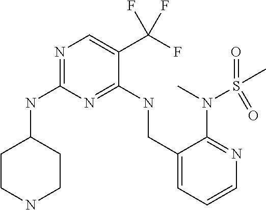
C1CC(NC2=NC=C(C(F)(F)F)C(NCC3=CC=CN=C3N(S(=O)(C)=O)C)=N2)CCN1
